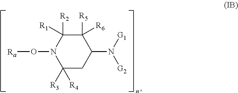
C1([R3])([R4])CC(N([G1])[G2])C([R6])([R5])C([R1])([R2])N1O[Ra]
